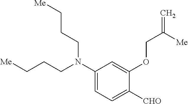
C1(N(CCC[Me])CCC[Me])=CC=C([CHO])C(OCC(=C)[Me])=C1
